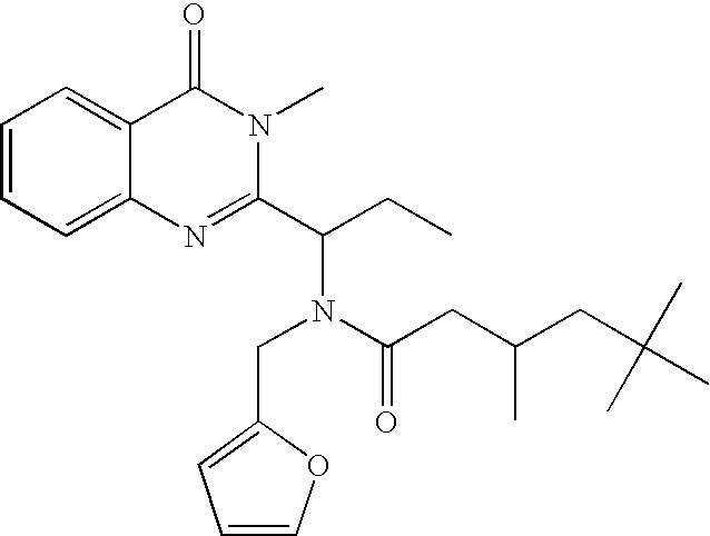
C1=COC(CN(C(C2=NC3=CC=CC=C3C(=O)N2C)CC)C(CC(CC(C)(C)C)C)=O)=C1
